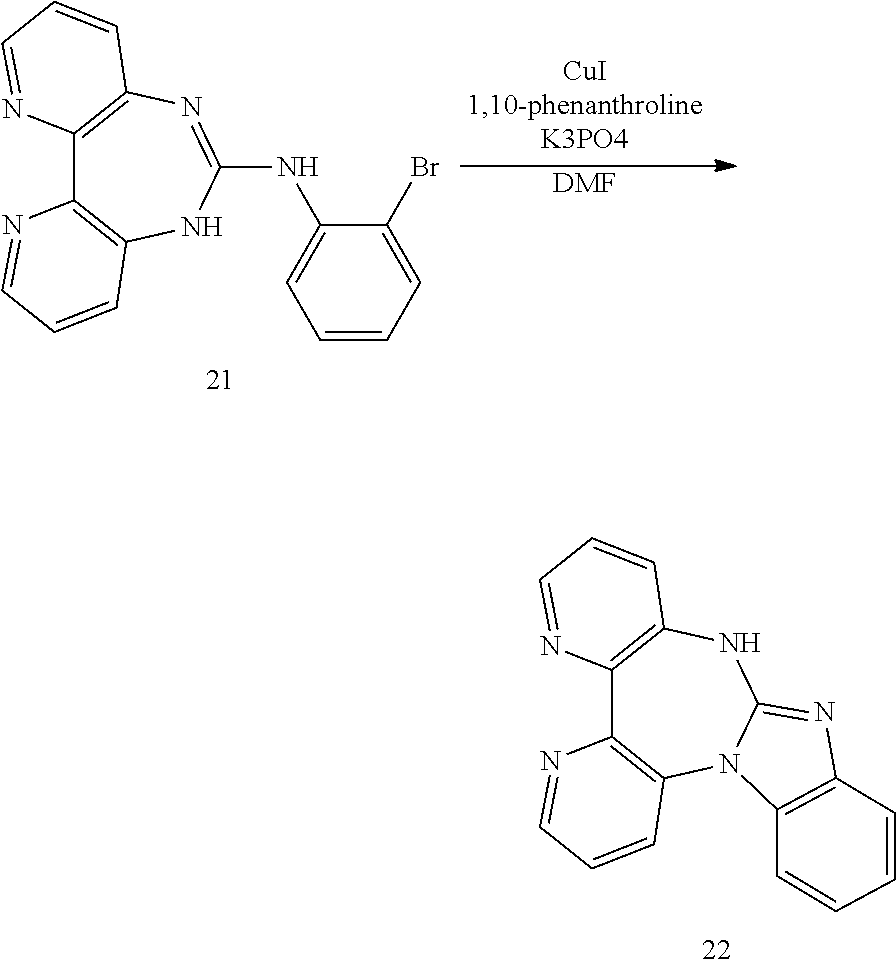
C12=C(NC3=NC4=C(N3C3=C1N=CC=C3)C=CC=C4)C=CC=N2.C12=C(N=C(NC3=CC=CC=C3Br)NC3=C1N=CC=C3)C=CC=N2.[DMF]
